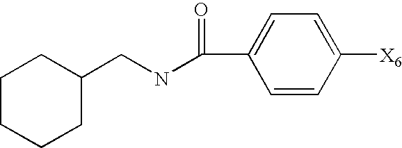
C1CCCC(CNC(C2=CC=C([X6])C=C2)=O)C1
